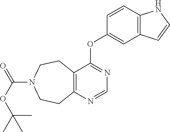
C1=NC2=C(C(OC3=CC4=C(C=C3)NC=C4)=N1)CCN(C(OC(C)(C)C)=O)CC2
